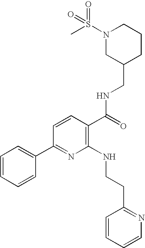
N1(S(=O)(=O)C)CC(CNC(C2=C(NCCC3=NC=CC=C3)N=C(C3=CC=CC=C3)C=C2)=O)CCC1
